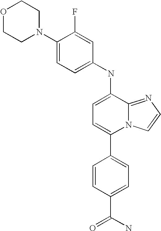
C1(C2=CC=C(C(=O)N)C=C2)=CC=C(NC2=CC=C(N3CCOCC3)C(F)=C2)C2=NC=CN12
